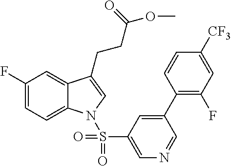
C1(F)=CC=C2C(=C1)C(CCC(=O)OC)=CN2S(C1=CN=CC(C2=C(F)C=C([CF3])C=C2)=C1)(=O)=O
